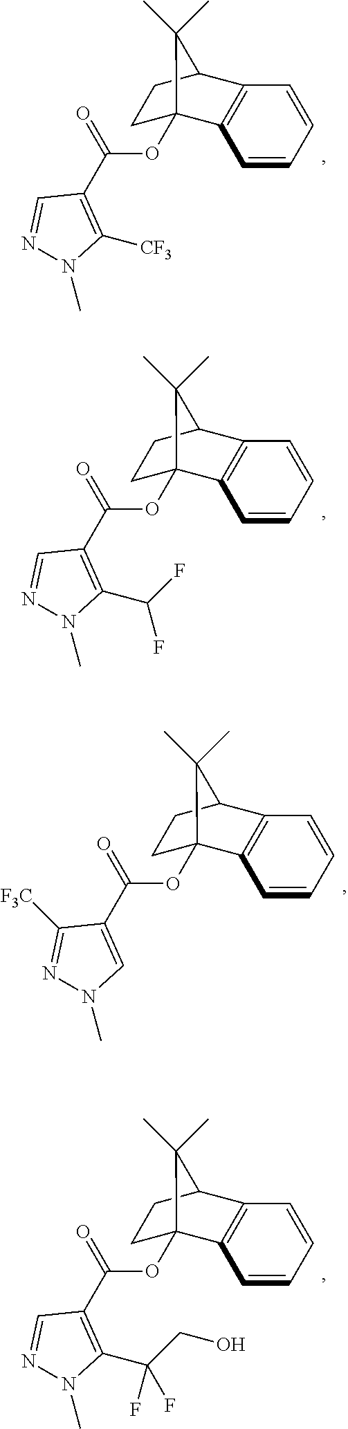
C1=CC=CC2=C1C1(OC(C3=C([CF3])N(C)N=C3)=O)CCC2C1(C)C.C1=CC=CC2=C1C1(OC(C3=C(C(F)F)N(C)N=C3)=O)CCC2C1(C)C.C1=CC=CC2=C1C1(OC(C3=CN(C)N=C3[F3C])=O)CCC2C1(C)C.C1=CC=CC2=C1C1(OC(C3=C(C(F)(F)CO)N(C)N=C3)=O)CCC2C1(C)C
